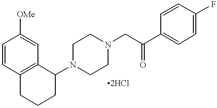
C1=CC2=C(C=C1[OMe])C(N1CCN(CC(C3=CC=C(F)C=C3)=O)CC1)CCC2.[2HCl]
